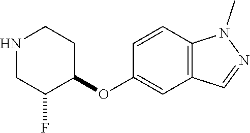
N1CC(F)C(OC2=CC3=C(C=C2)N(C)N=C3)CC1
